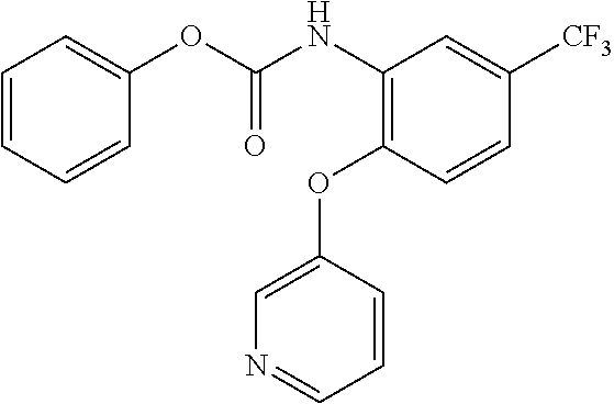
N(C1=C(OC2=CN=CC=C2)C=CC([CF3])=C1)C(=O)OC1=CC=CC=C1
